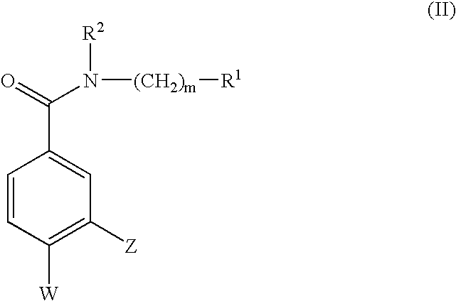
C1=CC([W])=C([Z])C=C1C(=O)N([R2])[(CH2)m][R1]
